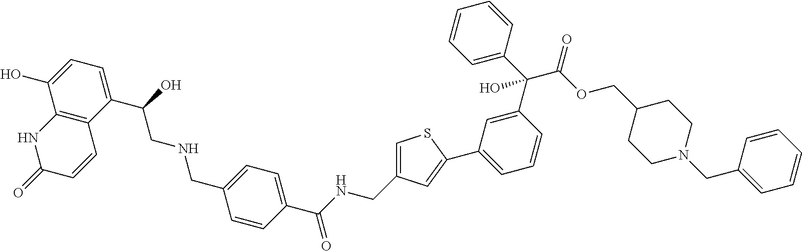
C12=C(C(C(O)CNCC3=CC=C(C(NCC4=CSC(C5=CC=CC(C(C6=CC=CC=C6)(C(OCC6CCN(CC7=CC=CC=C7)CC6)=O)O)=C5)=C4)=O)C=C3)=CC=C1O)C=CC(=O)N2
